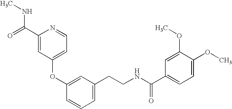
C1(OC2=CC(CCNC(=O)C3=CC=C(OC)C(OC)=C3)=CC=C2)=CC=NC(C(NC)=O)=C1
